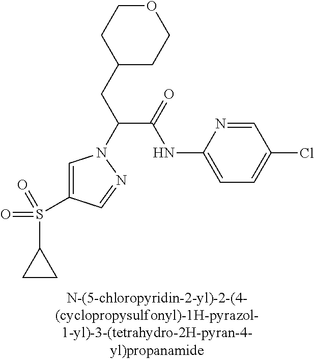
C1(CC(C(NC2=CC=C(Cl)C=N2)=O)N2C=C(S(=O)(=O)C3CC3)C=N2)CCOCC1
